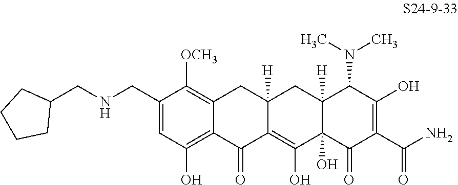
C1(CNCC2CCCC2)=CC(O)=C2C(=C1[OCH3])CC1([H])C(=C(O)C3(O)C([H])(C1)C(N(C)C)C(O)=C(C(N)=O)C3=O)C2=O
